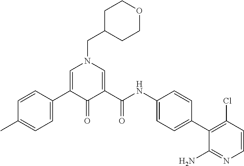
C1=C(C2=CC=C(C)C=C2)C(=O)C(C(NC2=CC=C(C3=C(Cl)C=CN=C3N)C=C2)=O)=CN1CC1CCOCC1
